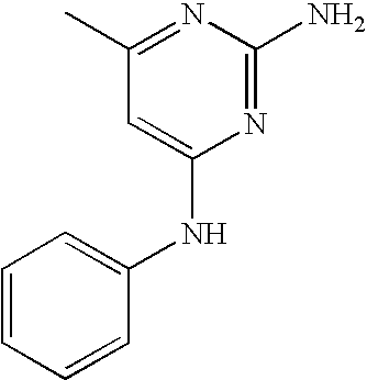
C1(C)=NC(N)=NC(NC2=CC=CC=C2)=C1
